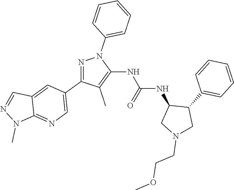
N1=C(C2=CN=C3C(=C2)C=NN3C)C(C)=C(NC(NC2CN(CCOC)CC2C2=CC=CC=C2)=O)N1C1=CC=CC=C1
